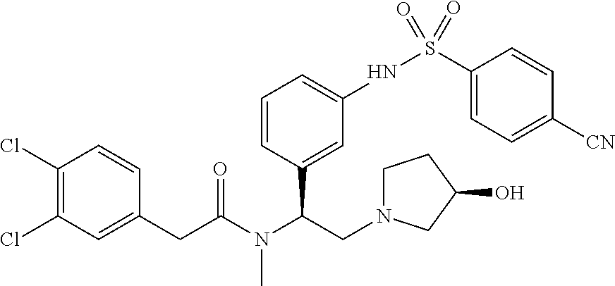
C1(Cl)=C(Cl)C=C(CC(N(C(CN2CCC(O)C2)C2=CC(NS(C3=CC=C([CN])C=C3)(=O)=O)=CC=C2)C)=O)C=C1
